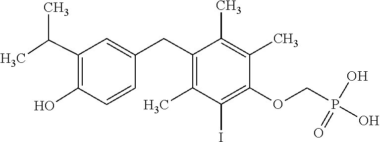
C1=C(CC2=C(C)C(I)=C(OCP(O)(O)=O)C(C)=C2C)C=CC(O)=C1C(C)C
